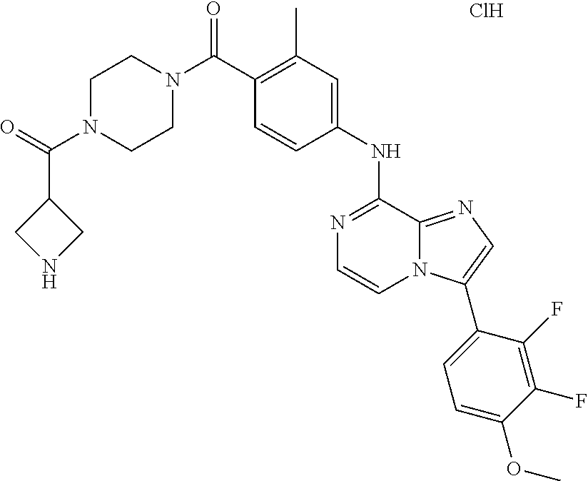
C(C1=C(C)C=C(NC2=NC=CN3C2=NC=C3C2=CC=C(OC)C(F)=C2F)C=C1)(=O)N1CCN(C(=O)C2CNC2)CC1.Cl
